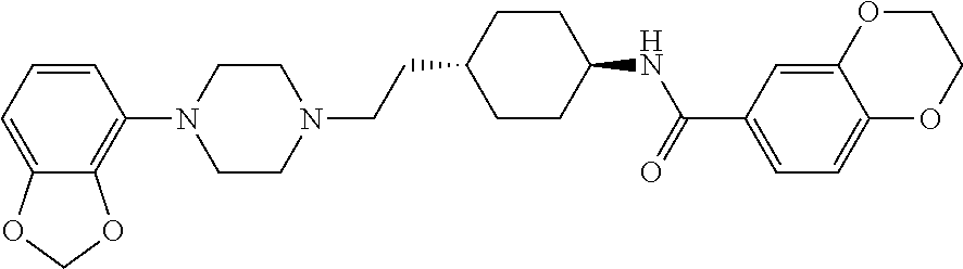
C1=CC=C2C(=C1N1CCN(CCC3CCC(NC(=O)C4=CC=C5C(=C4)OCCO5)CC3)CC1)OCO2
